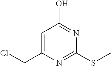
C1=C(CCl)N=C(SC)N=C1O
